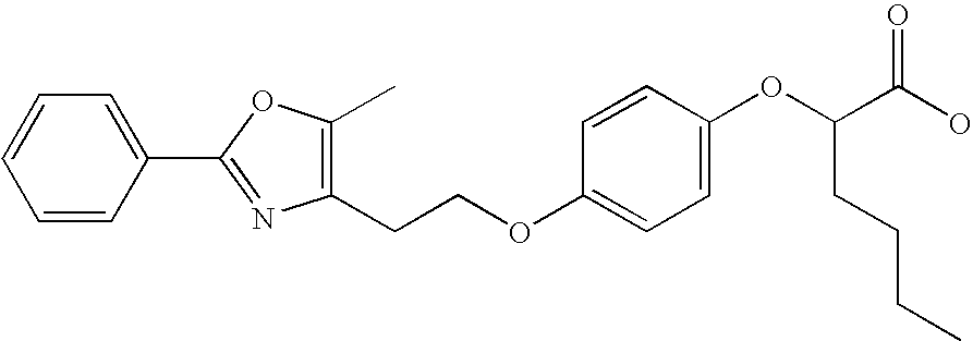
C1=CC(C2=NC(CCOC3=CC=C(OC(C(O)=O)CCCC)C=C3)=C(C)O2)=CC=C1
